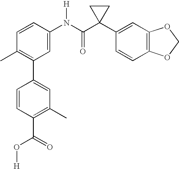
C1=CC(N(C(C2(C3=CC4=C(C=C3)OCO4)CC2)=O)[H])=CC(C2=CC(C)=C(C(=O)O[H])C=C2)=C1C
